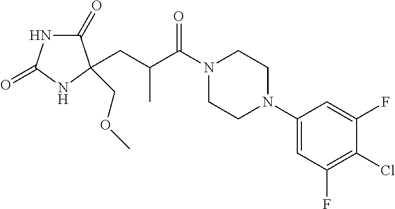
C1(=O)NC(=O)NC1(COC)CC(C(N1CCN(C2=CC(F)=C(Cl)C(F)=C2)CC1)=O)C
